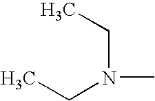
CCN(C)CC
